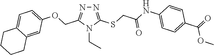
N1=C(SCC(NC2=CC=C(C(=O)OC)C=C2)=O)N(CC)C(COC2=CC=C3C(=C2)CCCC3)=N1
